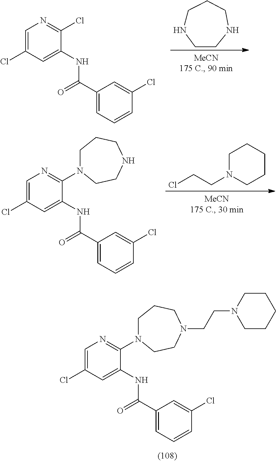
C1NCCNCC1.C1=C(Cl)C=C(NC(C2=CC=CC(Cl)=C2)=O)C(Cl)=N1.ClCCN1CCCCC1.C1=C(Cl)C=C(NC(C2=CC=CC(Cl)=C2)=O)C(N2CCCNCC2)=N1.C1=C(Cl)C=C(NC(C2=CC=CC(Cl)=C2)=O)C(N2CCCN(CCN3CCCCC3)CC2)=N1
